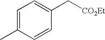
C1=C(C)C=CC(C[CO2Et])=C1
